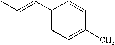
C1(C=CC)=CC=C(C)C=C1
